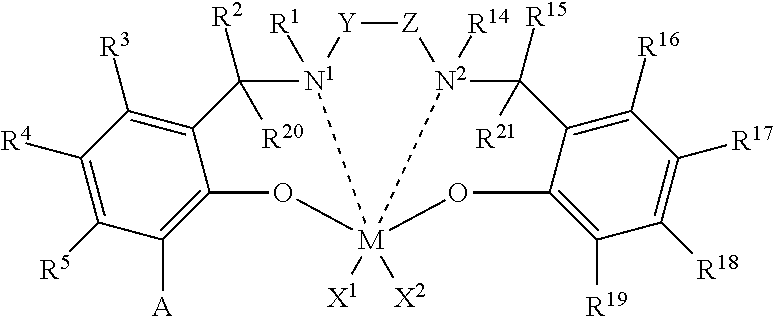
[A]C1=C2C(=C([R3])C([R4])=C1[R5])C([R20])([R2])[N1]1([R1])[Y][Z][N2]3([R14])C([R15])([R21])C4=C([R16])C([R17])=C([R18])C([R19])=C4O[M]13([X1])([X2])O2
